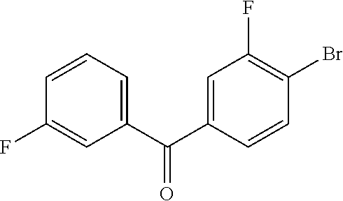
C1(C(C2=CC(F)=C(Br)C=C2)=O)=CC=CC(F)=C1
